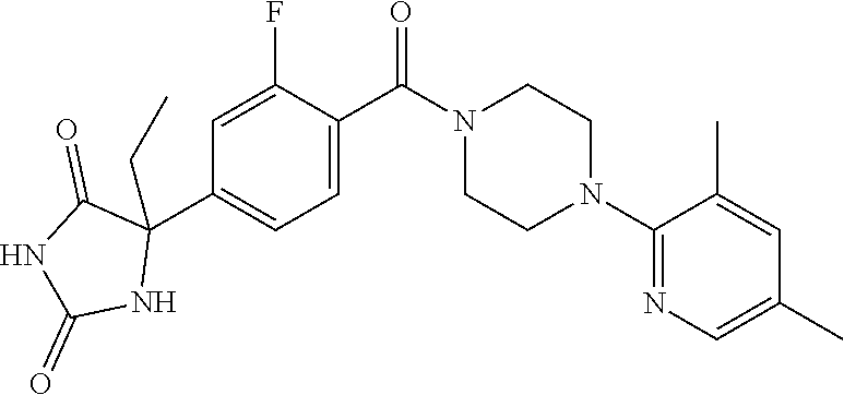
C1=C(F)C(C(N2CCN(C3=NC=C(C)C=C3C)CC2)=O)=CC=C1C1(CC)C(=O)NC(=O)N1
